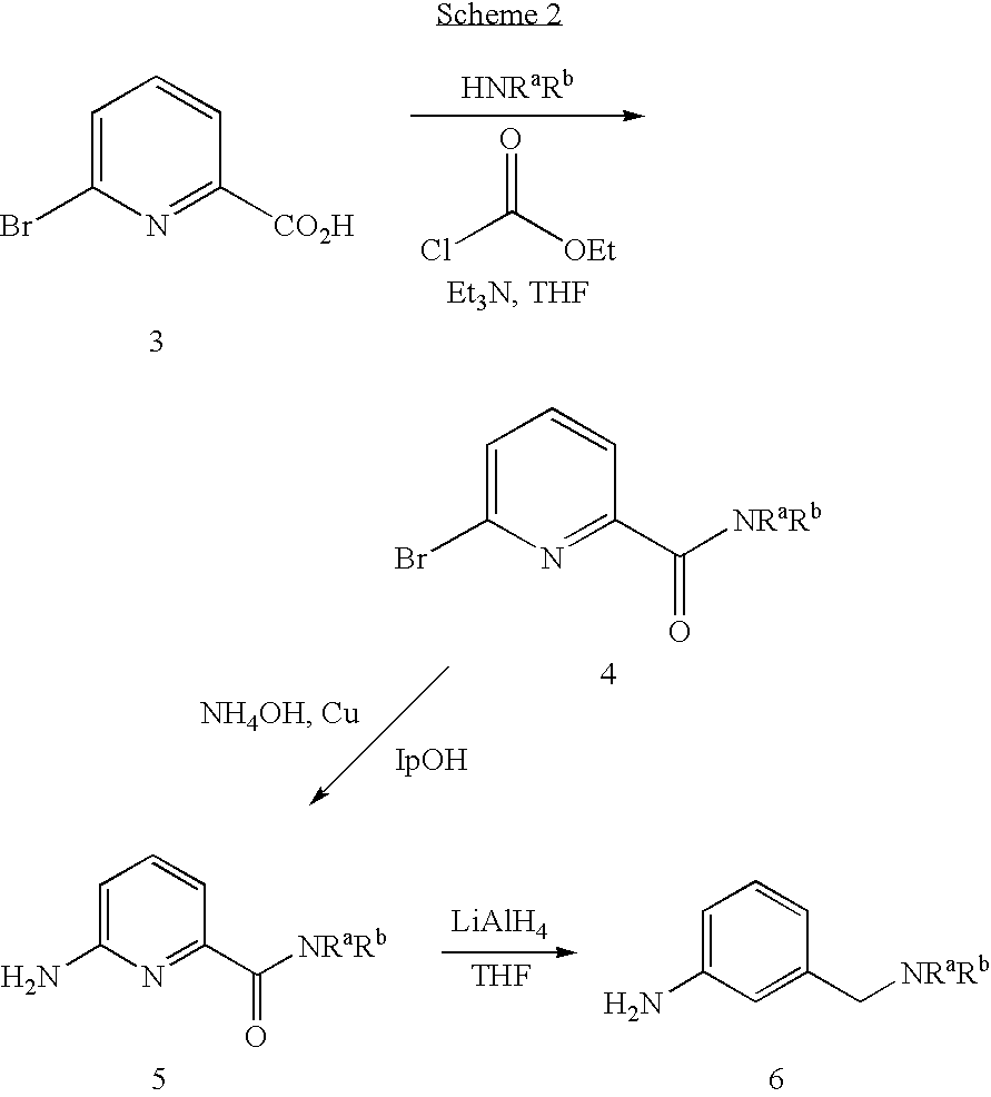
O=C(Cl)[OEt].[HNRaRb].C1=C(Br)N=C([CO2H])C=C1.[LiAlH4].[THF].C1=C(N)N=C(C([NRaRb])=O)C=C1.C1=C(N)C=C(C[NRaRb])C=C1.C1=C(Br)N=C(C([NRaRb])=O)C=C1
